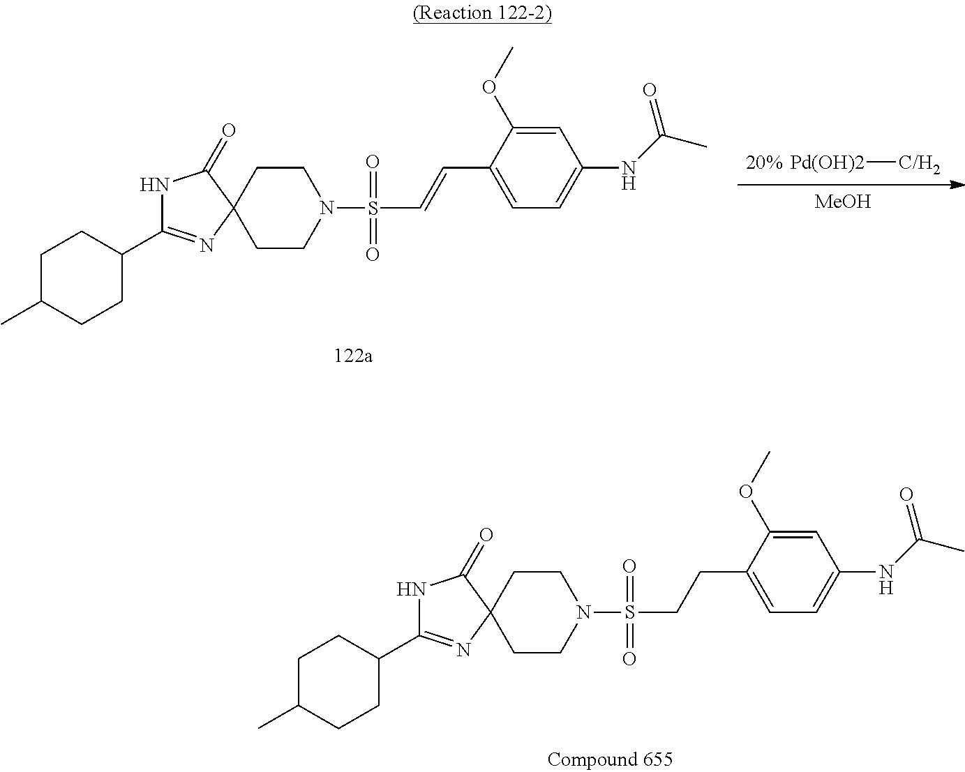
C1(C2=NC3(C(=O)N2)CCN(S(=O)(=O)CCC2=CC=C(NC(C)=O)C=C2OC)CC3)CCC(C)CC1.[Pd(OH)2][C/H2].[MeOH].C1(C2=NC3(C(=O)N2)CCN(S(=O)(=O)C=CC2=CC=C(NC(C)=O)C=C2OC)CC3)CCC(C)CC1
